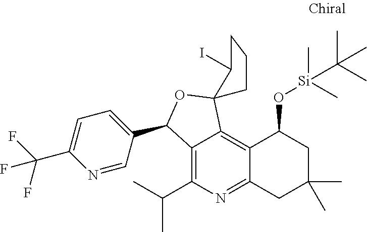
N1=CC(C2C3=C(C(C)C)N=C4C(=C3C3(O2)CCCC3I)C(O[Si](C)(C)C(C)(C)C)CC(C)(C)C4)=CC=C1C(F)(F)F
